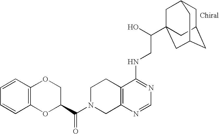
C(=O)(N1CC2=C(CC1)C(NCC(O)C13CC4CC(CC(C1)C4)C3)=NC=N2)C1COC2=C(O1)C=CC=C2
